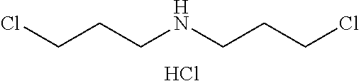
ClCCCNCCCCl.Cl
